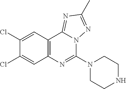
C12=C(C3=NC(C)=NN3C(N3CCNCC3)=N1)C=C(Cl)C(Cl)=C2
